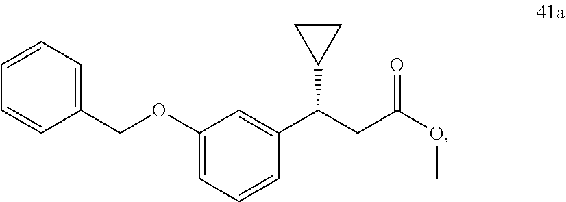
C1=CC(COC2=CC=CC(C(CC(OC)=O)C3CC3)=C2)=CC=C1
